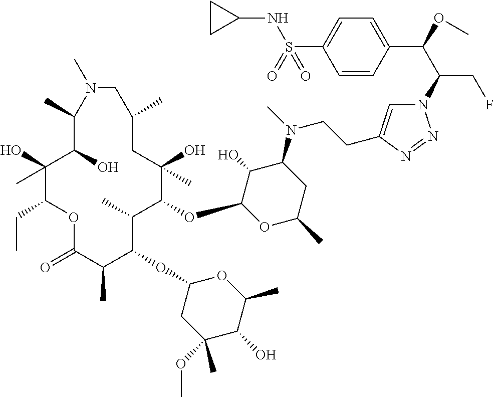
C1(O)(C)C(CC)OC(=O)C(C)C(OC2CC(OC)(C)C(O)C(C)O2)C(C)C(OC2OC(C)CC(N(C)CCC3=CN(C(C(OC)C4=CC=C(S(=O)(NC5CC5)=O)C=C4)CF)N=N3)C2O)C(O)(C)CC(C)CN(C)C(C)C1O
